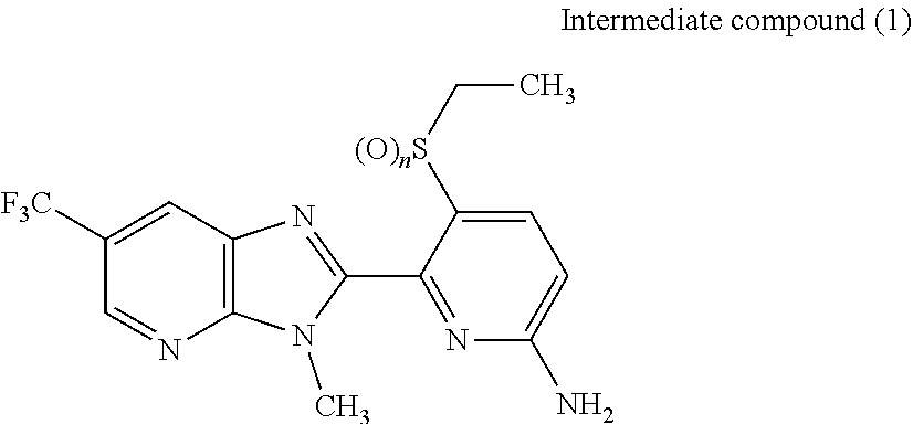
C12=C(C=C([F3C])C=N1)N=C(C1=NC(N)=CC=C1[(O)nS]CC)N2C
